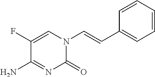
C1(C=CN2C(=O)N=C(N)C(F)=C2)=CC=CC=C1
